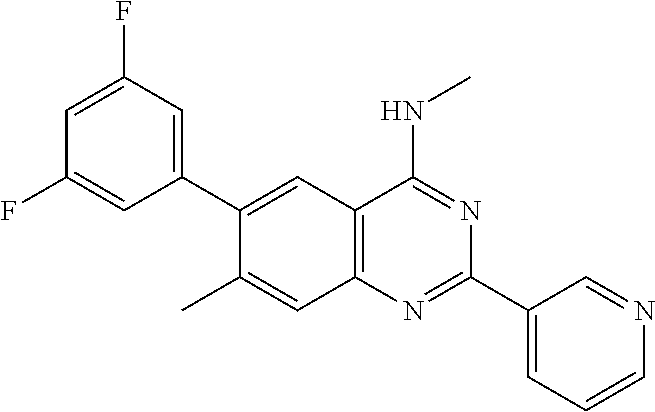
C1(F)=CC(F)=CC(C2=CC3=C(N=C(C4=CC=CN=C4)N=C3NC)C=C2C)=C1
